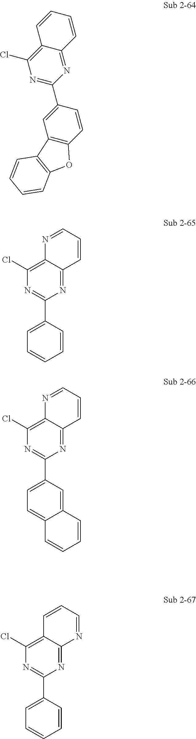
C12=NC(C3=CC4=C(C=C3)OC3=C4C=CC=C3)=NC(Cl)=C1C=CC=C2.N1=CC=CC2=NC(C3=CC=CC=C3)=NC(Cl)=C12.N1=CC=CC2=NC(C3=CC=C4C(=C3)C=CC=C4)=NC(Cl)=C12.C1=CC=NC2=NC(C3=CC=CC=C3)=NC(Cl)=C12
